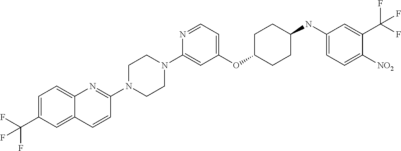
C1(OC2CCC(NC3=CC=C([NO2])C(C(F)(F)F)=C3)CC2)=CC=NC(N2CCN(C3=NC4=CC=C(C(F)(F)F)C=C4C=C3)CC2)=C1
